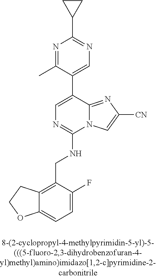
C12=CC=C(F)C(CNC3=NC=C(C4=CN=C(C5CC5)N=C4C)C4=NC([CN])=CN34)=C1CCO2
